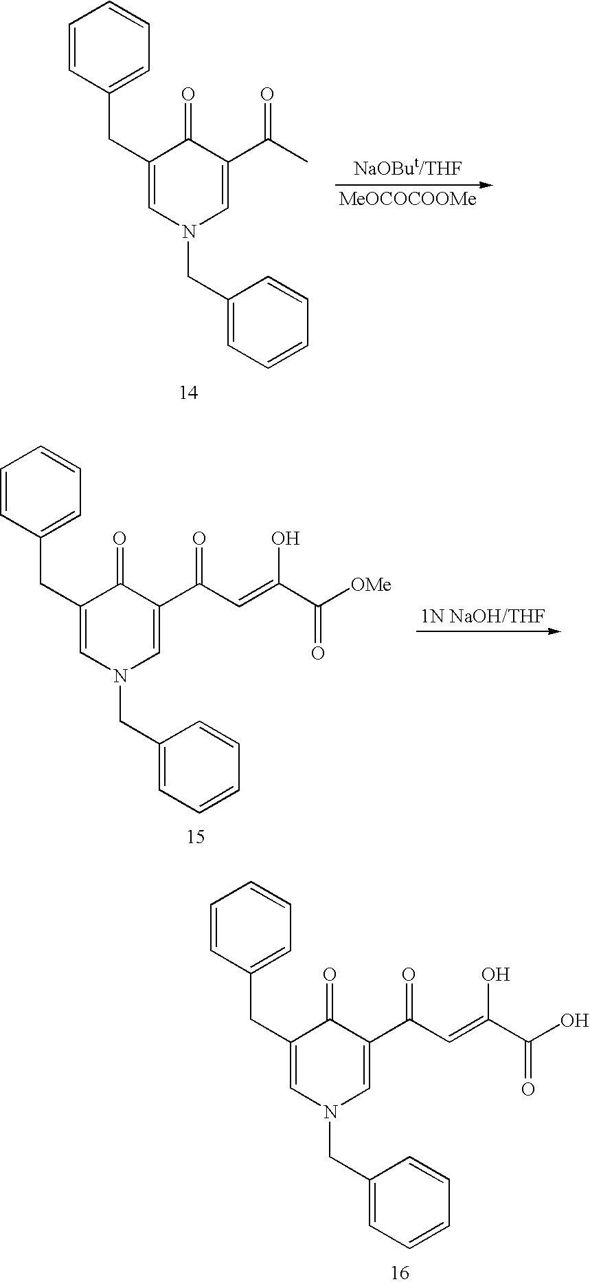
C1(CC2=CC=CC=C2)=CN(CC2=CC=CC=C2)C=C(C(C=C(C(O)=O)O)=O)C1=O.C1(CC2=CC=CC=C2)=CN(CC2=CC=CC=C2)C=C(C(C)=O)C1=O.[MeOCOCOOMe].C1(CC2=CC=CC=C2)=CN(CC2=CC=CC=C2)C=C(C(C=C(C([OMe])=O)O)=O)C1=O
